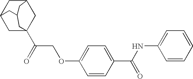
C1C2(C(=O)COC3=CC=C(C(NC4=CC=CC=C4)=O)C=C3)CC3CC1CC(C3)C2
